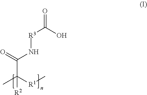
O=C(O)[R3]NC(C([R1]C)(C)[R2])=O
